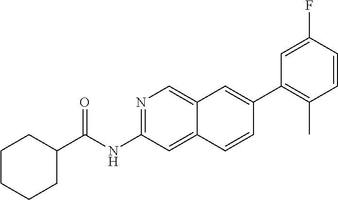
N1=C(NC(=O)C2CCCCC2)C=C2C(=C1)C=C(C1=C(C)C=CC(F)=C1)C=C2
